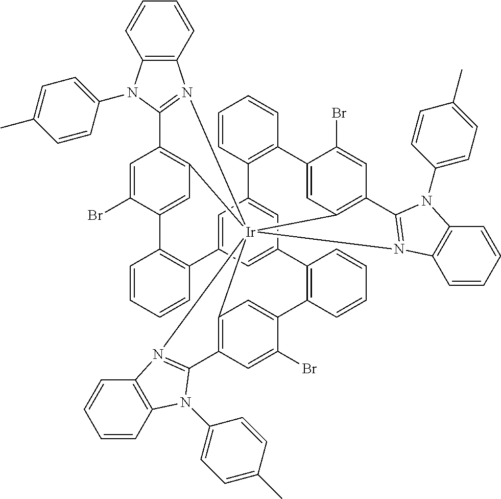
C12=C3C=C(Br)C(=C1)C1=C(C=CC=C1)C1=CC4=CC(=C1)C1=C(C=CC=C1)C1=CC5=C(C=C1Br)C1=N([Ir]256(C2=C(C=C(Br)C(=C2)C2=C4C=CC=C2)C2=N6C4=C(N2C2=CC=C(C)C=C2)C=CC=C4)N2=C3N(C3=CC=C(C)C=C3)C3=C2C=CC=C3)C2=C(C=CC=C2)N1C1=CC=C(C)C=C1
